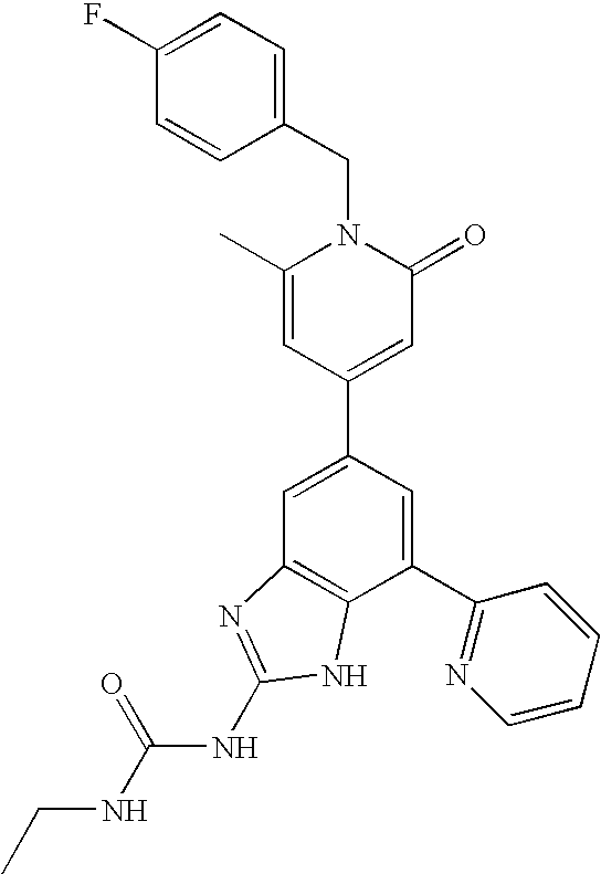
C1=C(C2=CC(=O)N(CC3=CC=C(F)C=C3)C(C)=C2)C=C(C2=NC=CC=C2)C2=C1N=C(NC(NCC)=O)N2
